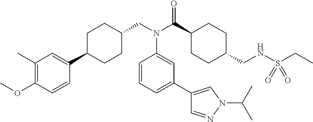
C1(C)=C(OC)C=CC(C2CCC(CN(C(C3CCC(CNS(CC)(=O)=O)CC3)=O)C3=CC(C4=CN(C(C)C)N=C4)=CC=C3)CC2)=C1
